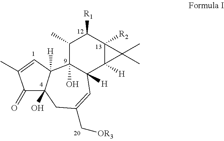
C1(C)C2(O)C([H])(C3([H])C([R2])(C1[R1])C3(C)C)C=C(C[OR3])CC1(O)C2([H])C=C(C)C1=O
